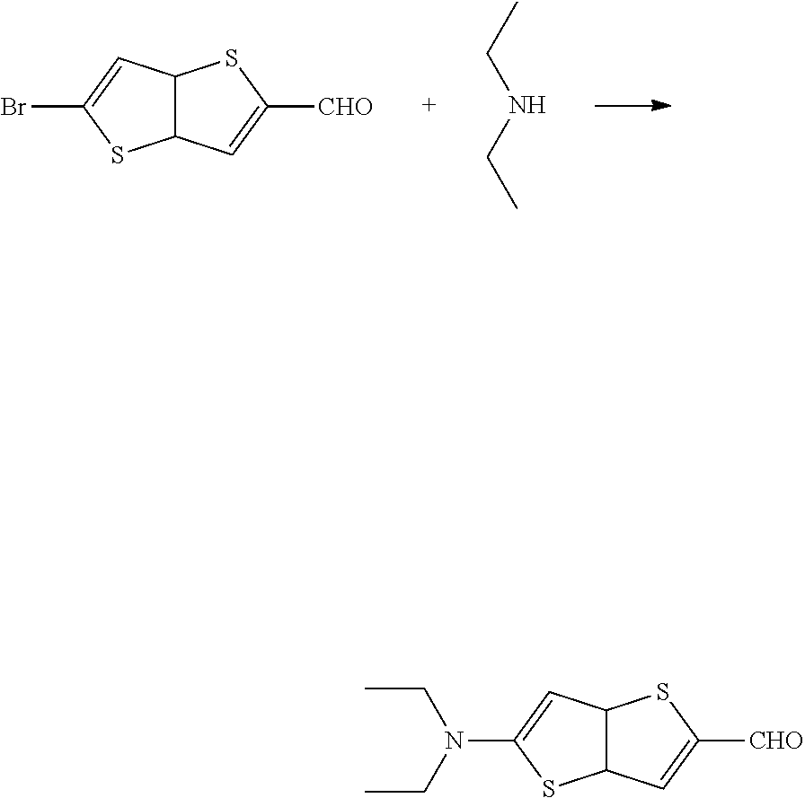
[CHO]C1=CC2C(S1)C=C(N(CC)CC)S2.C12C(SC([CHO])=C1)C=C(Br)S2.C(NCC)C
